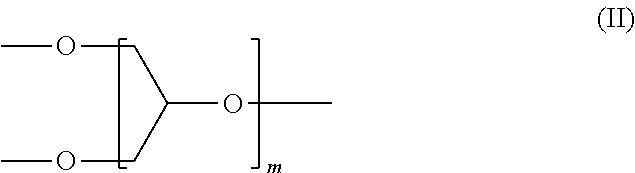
O(CC(OC)COC)C
